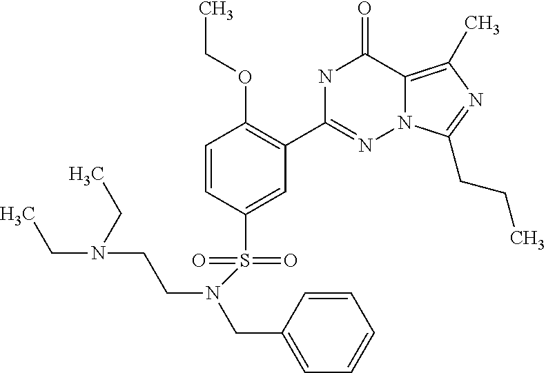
C1=CC(S(=O)(=O)N(CCN(CC)CC)CC2=CC=CC=C2)=CC(C2=NN3C(=C(C)N=C3CCC)C(=O)N2)=C1OCC
